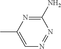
C1(N)=NC(C)=CN=N1
